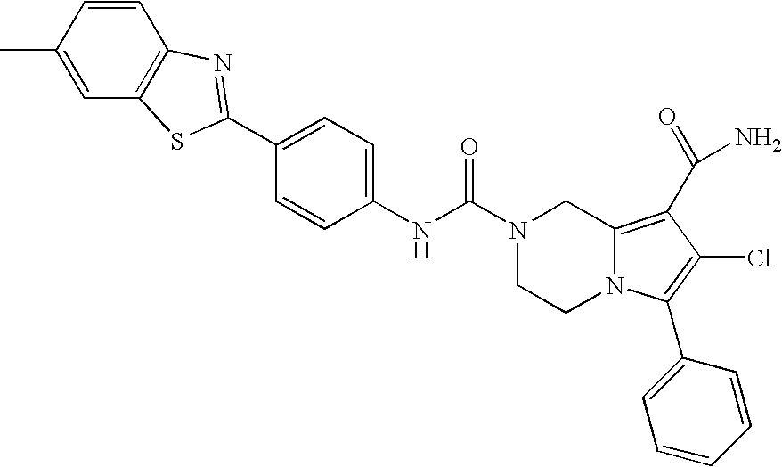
C(N1CCN2C(=C(C(N)=O)C(Cl)=C2C2=CC=CC=C2)C1)(=O)NC1=CC=C(C2=NC3=C(C=C(C)C=C3)S2)C=C1
